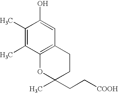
C1(C)=C(C)C2=C(C=C1O)CCC(CC[COOH])(C)O2
